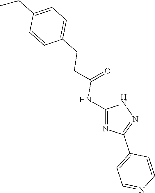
C1=C(CCC(=O)NC2=NC(C3=CC=NC=C3)=NN2)C=CC(CC)=C1
